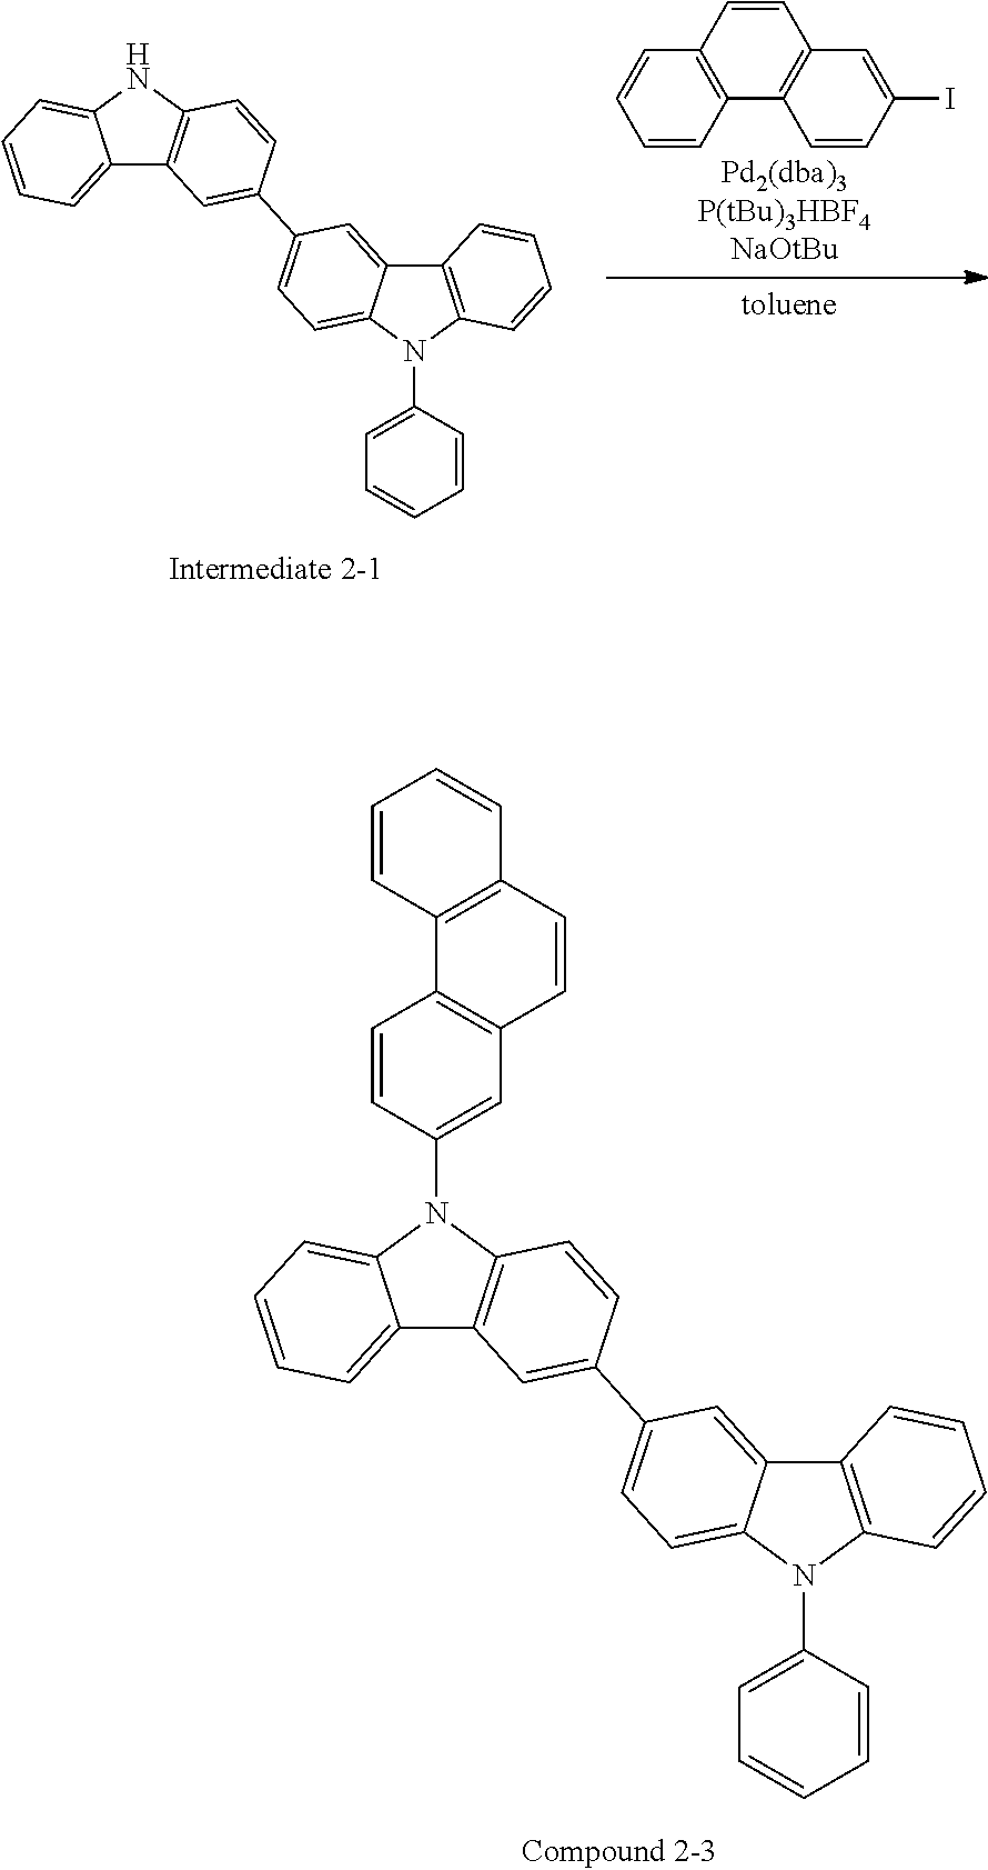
C1=CC2=C(C=C1)C=CC1=C2C=CC(I)=C1.C12=CC=CC=C1NC1=C2C=C(C2=CC=C3C(=C2)C2=C(C=CC=C2)N3C2=CC=CC=C2)C=C1.C12=CC=CC=C1N(C1=CC3=C(C=C1)C1=C(C=C3)C=CC=C1)C1=C2C=C(C2=CC=C3C(=C2)C2=C(N3C3=CC=CC=C3)C=CC=C2)C=C1
